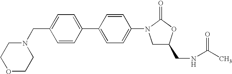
C1(CN2CCOCC2)=CC=C(C2=CC=C(N3C(=O)OC(CNC(C)=O)C3)C=C2)C=C1
